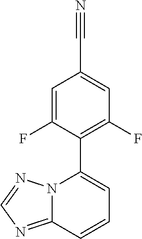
C1=C(F)C(C2=CC=CC3=NC=NN23)=C(F)C=C1C#N
